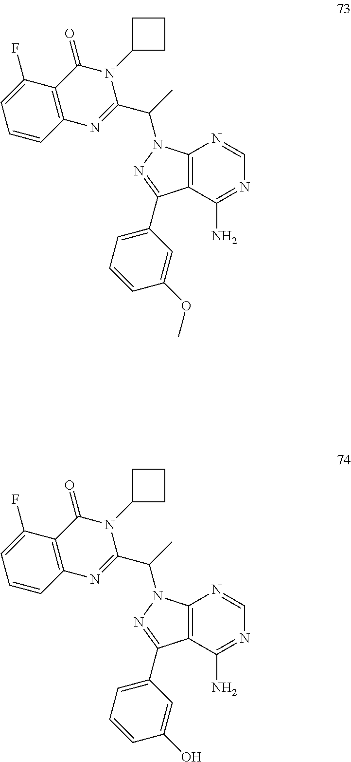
C12=C(C(N)=NC=N1)C(C1=CC=CC(O)=C1)=NN2C(C)C1=NC2=C(C(=O)N1C1CCC1)C(F)=CC=C2.C12=C(C(N)=NC=N1)C(C1=CC=CC(OC)=C1)=NN2C(C)C1=NC2=C(C(=O)N1C1CCC1)C(F)=CC=C2
